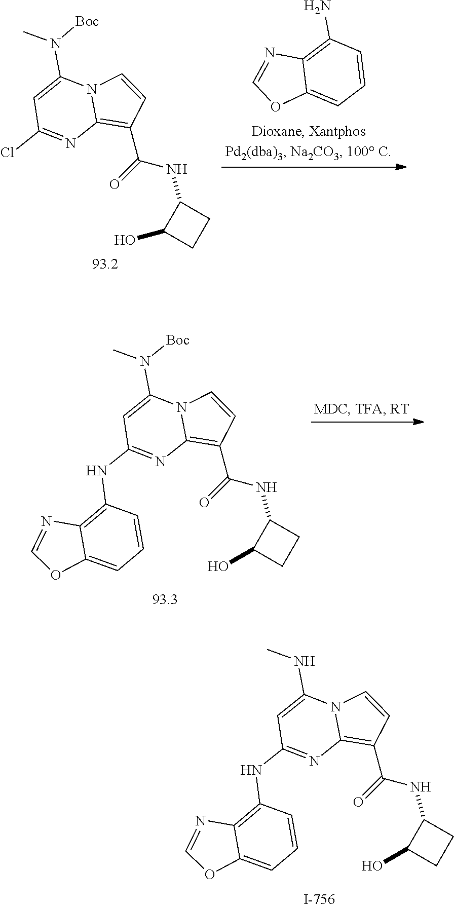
C(=O)(NC1C(O)CC1)C1=C2N=C(NC3=C4C(=CC=C3)OC=N4)C=C(NC)N2C=C1.C(=O)(NC1C(O)CC1)C1=C2N=C(Cl)C=C(N([Boc])C)N2C=C1.C1(N)=C2C(=CC=C1)OC=N2.C(=O)(NC1C(O)CC1)C1=C2N=C(NC3=C4C(=CC=C3)OC=N4)C=C(N(C)[Boc])N2C=C1
